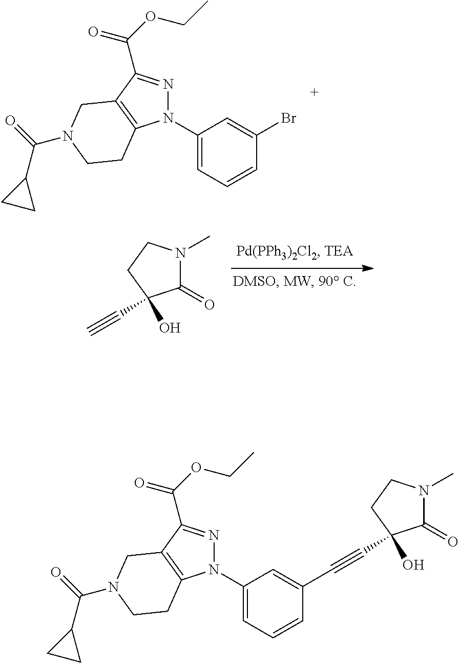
N1(C2=CC=CC(Br)=C2)N=C(C(OCC)=O)C2=C1CCN(C(C1CC1)=O)C2.C1(=O)N(C)CCC1(O)C#C.N1(C2=CC=CC(C#CC3(O)C(=O)N(C)CC3)=C2)N=C(C(OCC)=O)C2=C1CCN(C(C1CC1)=O)C2
